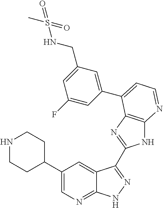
C1(C2CCNCC2)=CN=C2C(=C1)C(C1=NC3=C(N1)N=CC=C3C1=CC(CNS(C)(=O)=O)=CC(F)=C1)=NN2
